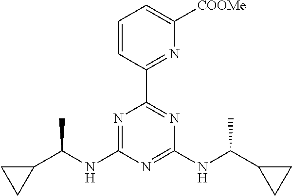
N1=C(NC(C2CC2)C)N=C(NC(C2CC2)C)N=C1C1=NC([COOMe])=CC=C1
